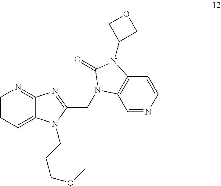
C1=CC=C2C(=N1)N=C(CN1C3=C(C=CN=C3)N(C3COC3)C1=O)N2CCCOC
